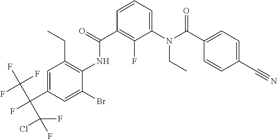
C1=C(C(F)(C(F)(F)F)C(F)(Cl)F)C=C(Br)C(NC(C2=C(F)C(N(CC)C(=O)C3=CC=C(C#N)C=C3)=CC=C2)=O)=C1CC
